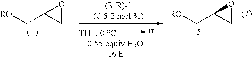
C1OC1C[RO].C1OC1C[RO]
